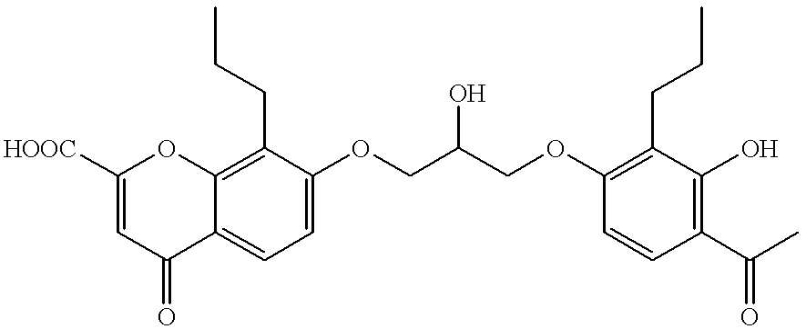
C1=C(OCC(COC2=C(CCC)C(O)=C(C(C)=O)C=C2)O)C(CCC)=C2C(=C1)C(=O)C=C([HOOC])O2
